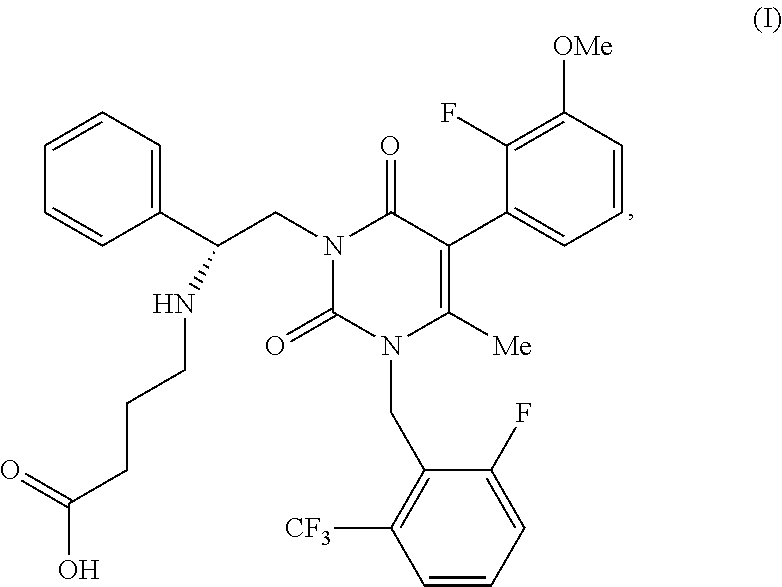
C1(F)=C([OMe])C=CC=C1C1=C([Me])N(CC2=C([CF3])C=CC=C2F)C(=O)N(CC(C2=CC=CC=C2)NCCCC(O)=O)C1=O
